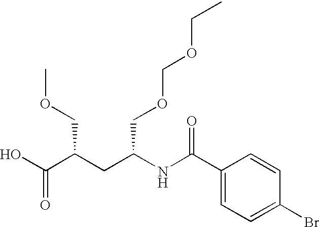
OC(C(COC)CC(NC(C1=CC=C(Br)C=C1)=O)COCOCC)=O
